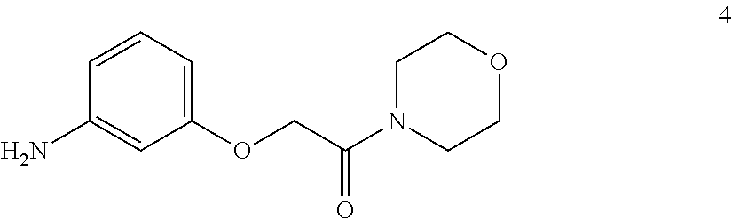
C1=CC=C(OCC(N2CCOCC2)=O)C=C1N
